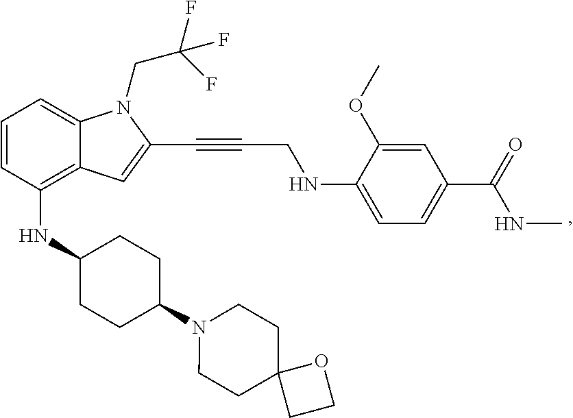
C1=CC(NC2CCC(N3CCC4(CC3)CCO4)CC2)=C2C(=C1)N(CC(F)(F)F)C(C#CCNC1=CC=C(C(NC)=O)C=C1OC)=C2
